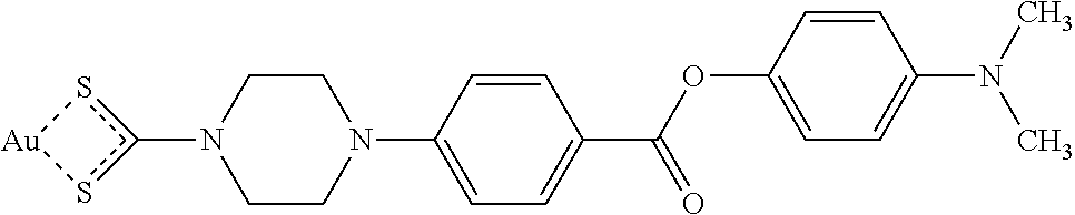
C1CN(C2=CC=C(C(OC3=CC=C(N(C)C)C=C3)=O)C=C2)CCN1c1s[Au]s1
